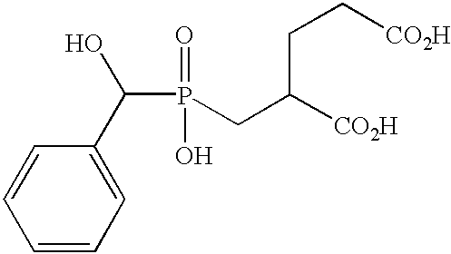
C(P(=O)(O)CC([CO2H])CC[CO2H])(C1=CC=CC=C1)O
